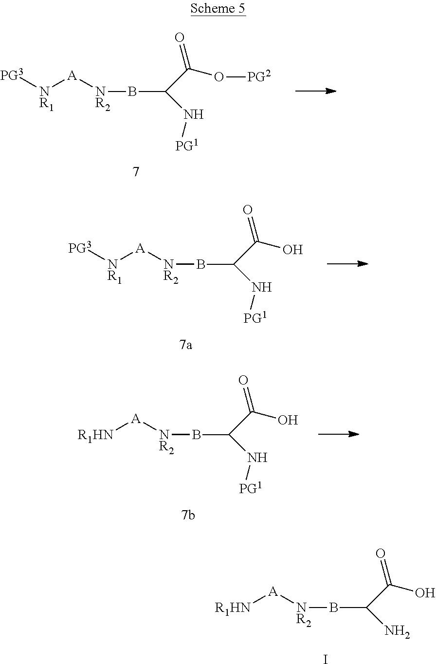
C(C(=O)O)(N)B[NR2][A][R1HN].I.B(C(C(=O)O[PG2])N[PG1])[NR2][A][NR1][PG3].B(C(C(=O)O)N[PG1])[NR2][A][NR1][PG3].B(C(C(=O)O)N[PG1])[NR2][A][R1HN]
